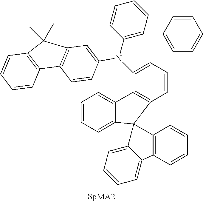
C1=CC=CC=C1C1=C(N(C2=CC3=C(C=C2)C2=C(C=CC=C2)C3(C)C)C2=CC=CC3=C2C2=CC=CC=C2C32C3=C(C=CC=C3)C3=CC=CC=C32)C=CC=C1
